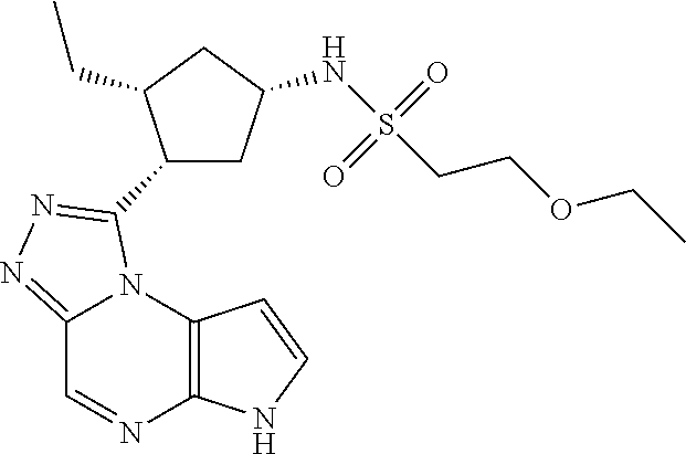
C12=C(N3C(=NN=C3C3CC(NS(CCOCC)(=O)=O)CC3CC)C=N1)C=CN2
